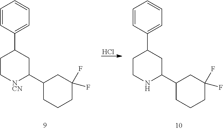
C1=CC(C2CC[NCN]C(C3CCCC(F)(F)C3)C2)=CC=C1.C1=CC(C2CCNC(C3CCCC(F)(F)C3)C2)=CC=C1.Cl
